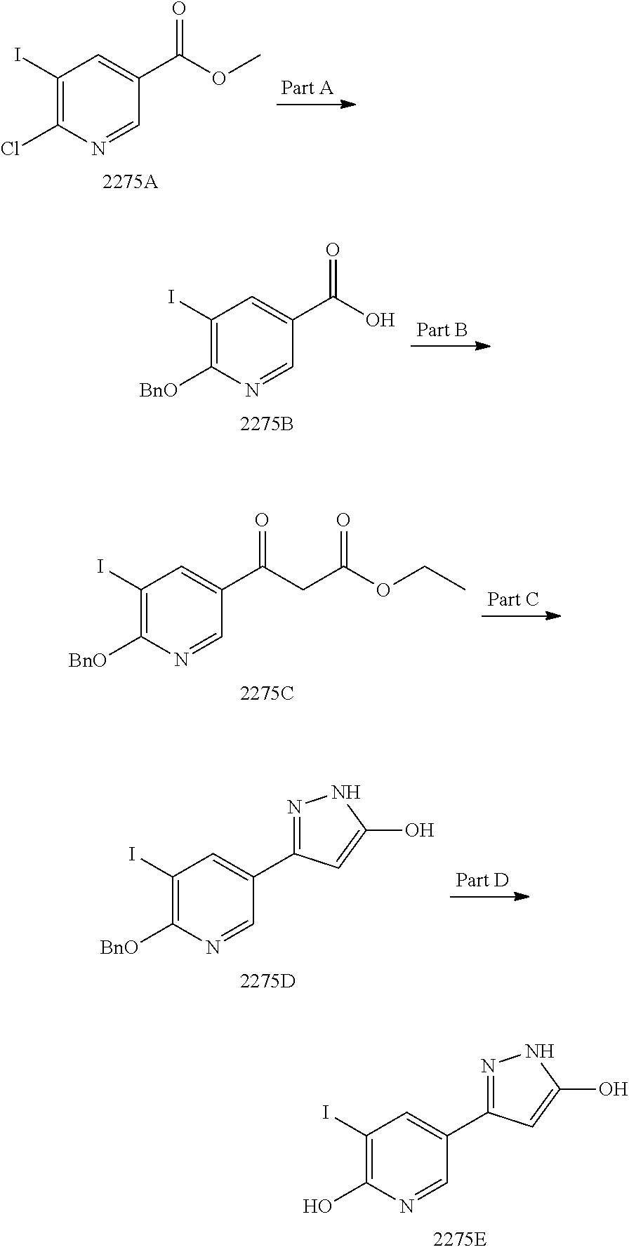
C1(I)=C(Cl)N=CC(C(OC)=O)=C1.C1(I)=C([BnO])N=CC(C(O)=O)=C1.C1(I)=C([BnO])N=CC(C(CC(OCC)=O)=O)=C1.C1(I)=C([BnO])N=CC(C2=NNC(O)=C2)=C1.C1(I)=C(O)N=CC(C2=NNC(O)=C2)=C1
